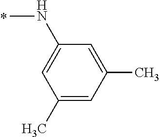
N(C)C1=CC(C)=CC(C)=C1
